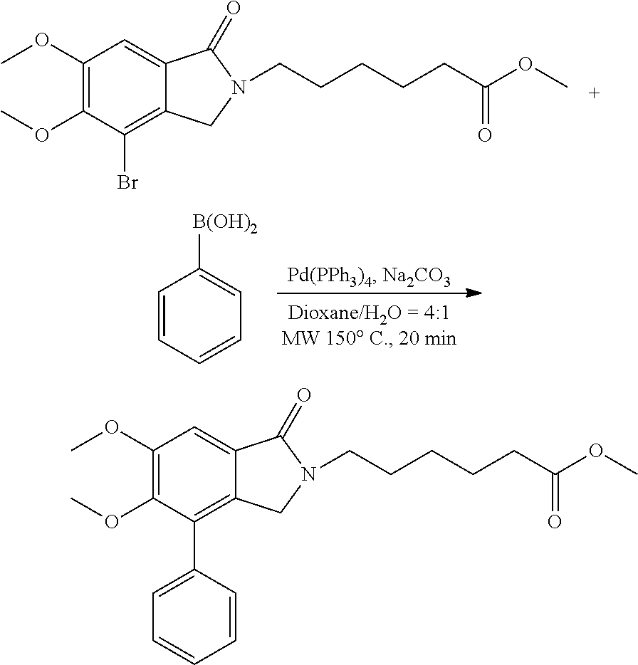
C(CCCCC(OC)=O)N1CC2=C(Br)C(OC)=C(OC)C=C2C1=O.C1=CC=CC=C1[B(OH)2].C(CCCCC(OC)=O)N1CC2=C(C3=CC=CC=C3)C(OC)=C(OC)C=C2C1=O
